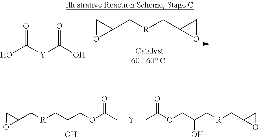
C1(C[R]CC2OC2)CO1.OC([Y]C(O)=O)=O.C1(C[R]CC(COC(C[Y]CC(OCC(C[R]CC2OC2)O)=O)=O)O)CO1
